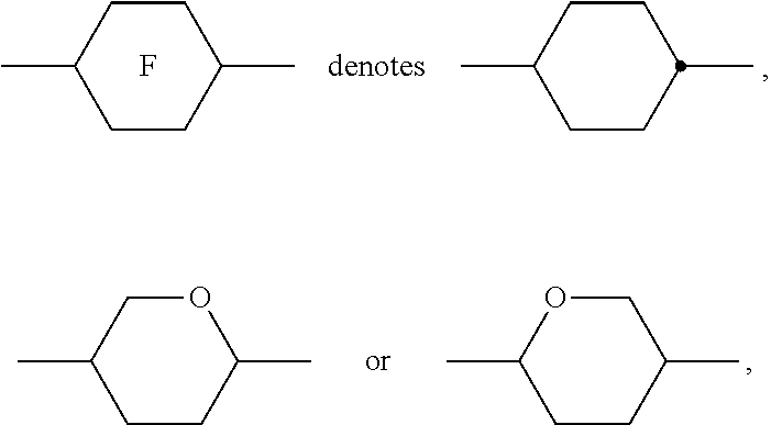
C1(C)OCC(C)CC1.C1(C)COC(C)CC1.C1(C)CCC(C)CC1.F.C1(C)CCC(C)CC1
